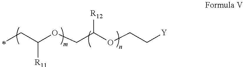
C(C(OCC(OCC[Y])[R12])[R11])C
